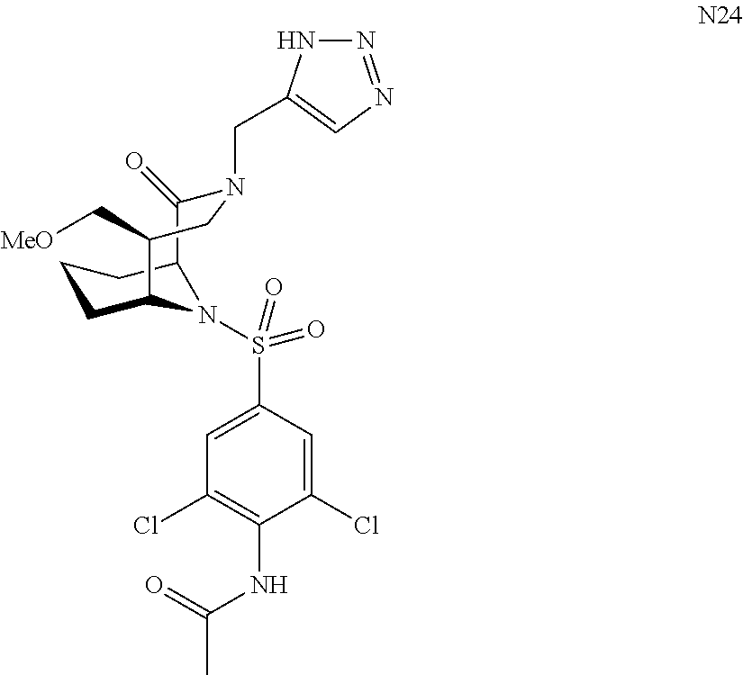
C1=C(S(=O)(=O)N2C3CCCC2C(=O)N(CC2=CN=NN2)CC3C[MeO])C=C(Cl)C(NC(C)=O)=C1Cl
